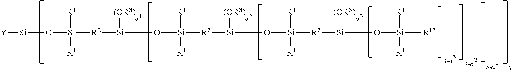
[Y][Si]O[Si]([R2][Si](O[Si]([R2][Si](O[Si]([R2][Si](O[Si]([R12])([R1])[R1])[(OR3)])([R1])[R1])[(OR3)])([R1])[R1])[(OR3)])([R1])[R1]
